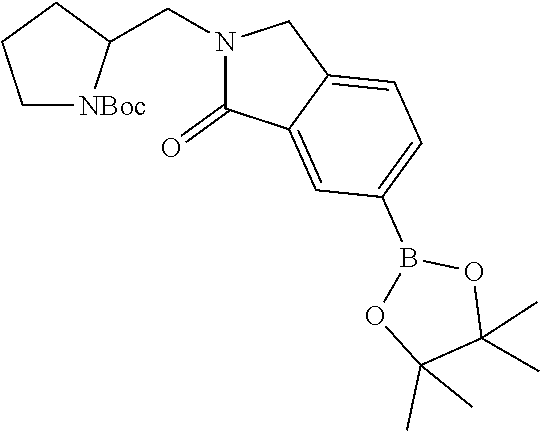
C1[NBoc]C(CN2C(=O)C3=CC(B4OC(C)(C)C(C)(C)O4)=CC=C3C2)CC1
